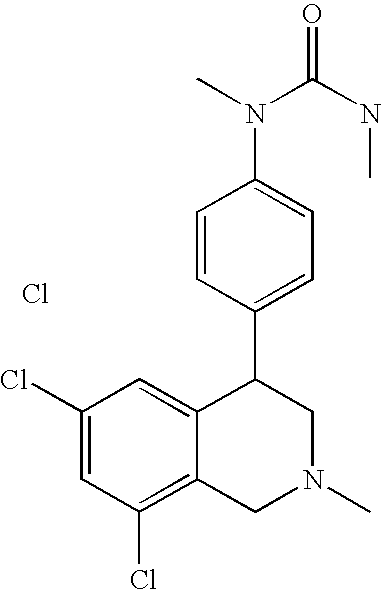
C1=CC(C2C3=CC(Cl)=CC(Cl)=C3CN(C)C2)=CC=C1N(C(NC)=O)C.Cl
